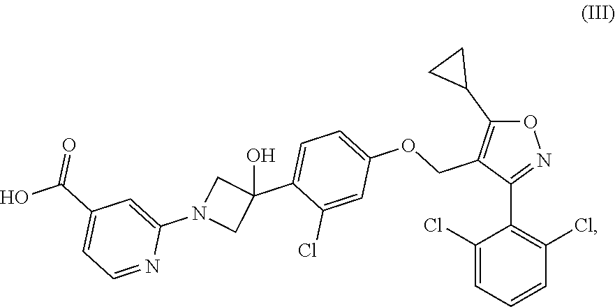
O1C(C2CC2)=C(COC2=CC=C(C3(O)CN(C4=CC(C(O)=O)=CC=N4)C3)C(Cl)=C2)C(C2=C(Cl)C=CC=C2Cl)=N1
